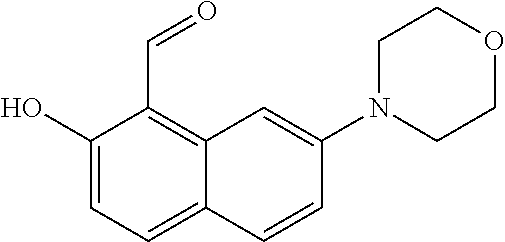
C1(O)=CC=C2C(=C1C=O)C=C(N1CCOCC1)C=C2
